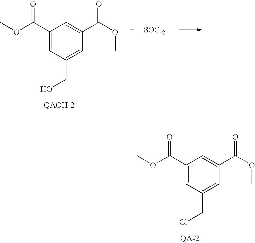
C1(C(OC)=O)=CC(CO)=CC(C(OC)=O)=C1.[SOCl2].C1(C(OC)=O)=CC(CCl)=CC(C(OC)=O)=C1
